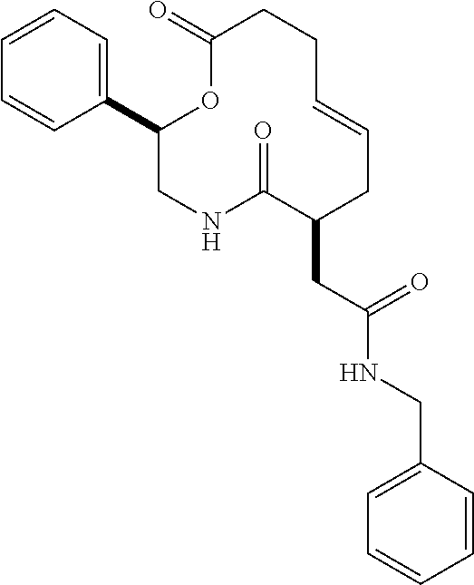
C1(C2=CC=CC=C2)CNC(=O)C(CC(NCC2=CC=CC=C2)=O)CC=CCCC(=O)O1
